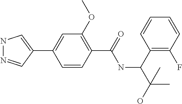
C1(C2=CNN=C2)=CC(OC)=C(C(=O)NC(C2=C(F)C=CC=C2)C(C)(C)O)C=C1
